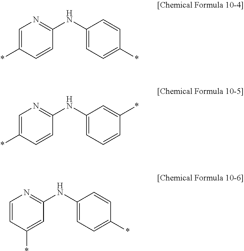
C1=C(*)C=CC(NC2=CC=C(*)C=C2)=N1.C1=C(*)C=CC(NC2=CC=CC(*)=C2)=N1.C1=CC(*)=CC(NC2=CC=C(*)C=C2)=N1
